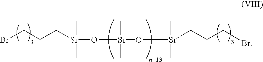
BrCCC[Si](O[Si](O[Si](C)(C)CCCBr)(C)C)(C)C
